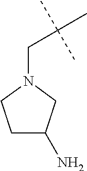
N1(CC(C)(C)C)CCC(N)C1
